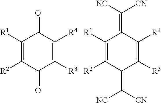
C1([R1])=C([R2])C(=O)C([R3])=C([R4])C1=O.C1([R1])=C([R2])C(=C([NC])[CN])C([R3])=C([R4])C1=C([NC])[CN]
